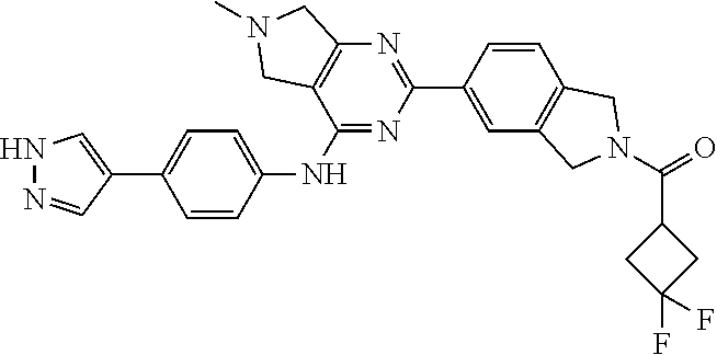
C1=C(C2=NC3=C(C(NC4=CC=C(C5=CNN=C5)C=C4)=N2)CN(C)C3)C=CC2=C1CN(C(=O)C1CC(F)(F)C1)C2
